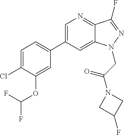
C1=C(C2=CC=C(Cl)C(OC(F)F)=C2)C=C2C(=N1)C(F)=NN2CC(N1CC(F)C1)=O
